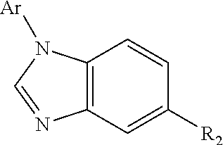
C12=C(N([Ar])C=N1)C=CC([R2])=C2
